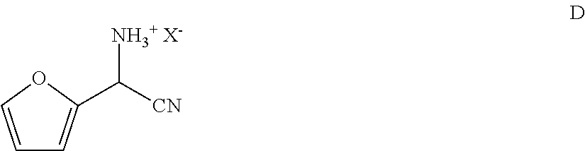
C1=COC(C([CN])[NH3+ X-])=C1
